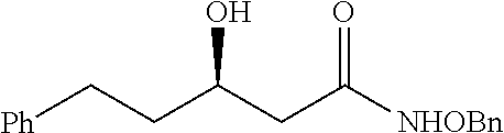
C(C(CC([NHOBn])=O)O)C[Ph]
